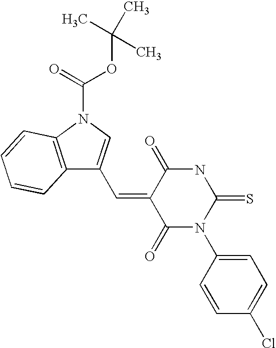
C12=C(N(C(=O)OC(C)(C)C)C=C1C=C1C(=O)N(C3=CC=C(Cl)C=C3)C(=S)NC1=O)C=CC=C2
